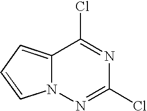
C12=CC=CN1N=C(Cl)N=C2Cl
